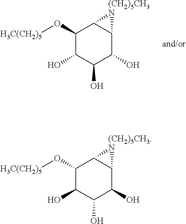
C1(O[H3C(CH2)5])C(O)C(O)C(O)C2[(CH2)5CH3N]C12.C1(O[H3C(CH2)5])C(O)C(O)C(O)C2[(CH2)5CH3.N]C12
